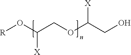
O([R])C(COC(CO)[X])[X]
